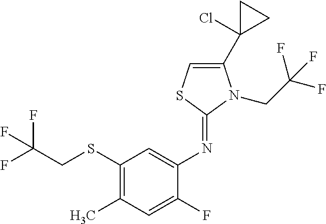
C1(SCC(F)(F)F)=C(C)C=C(F)C(N=C2N(CC(F)(F)F)C(C3(Cl)CC3)=CS2)=C1
